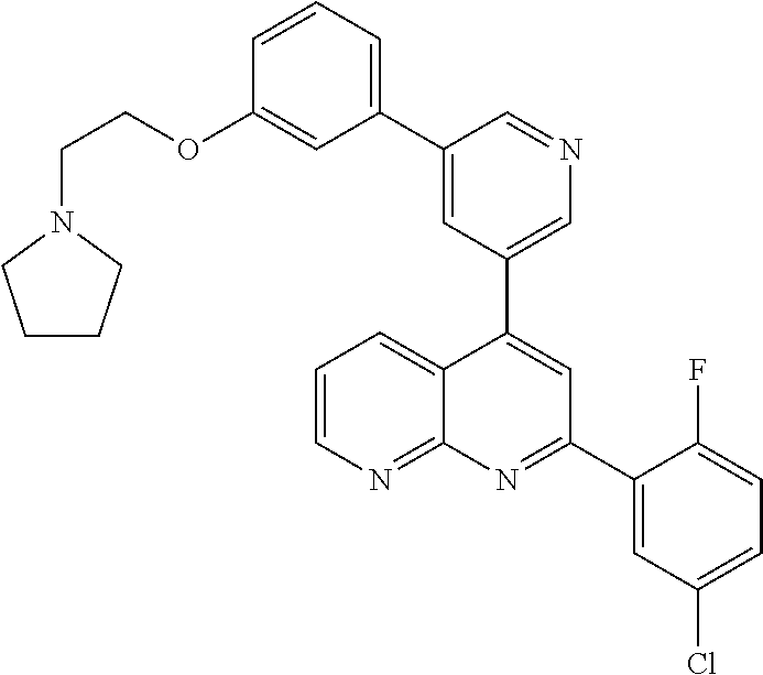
C1=C(C2=CC=CC(OCCN3CCCC3)=C2)C=NC=C1C1=CC(C2=CC(Cl)=CC=C2F)=NC2=NC=CC=C12
